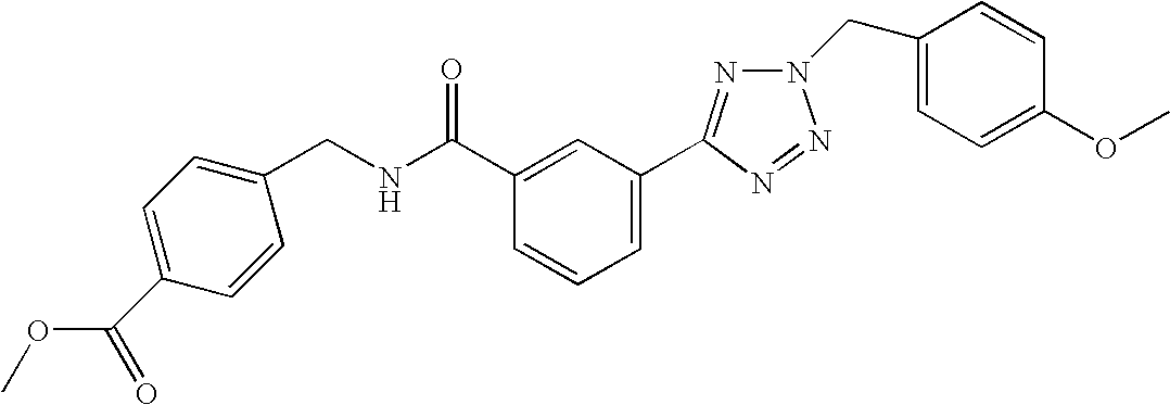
C1=CC(CNC(C2=CC(C3=NN(CC4=CC=C(OC)C=C4)N=N3)=CC=C2)=O)=CC=C1C(OC)=O
